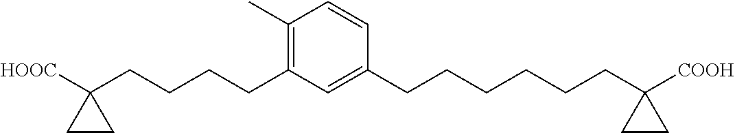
C1(C)=C(CCCCC2([HOOC])CC2)C=C(CCCCCCC2([COOH])CC2)C=C1
